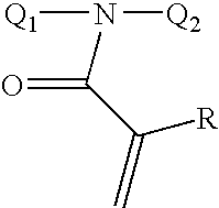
[Q1]N([Q2])C(C(=C)[R])=O
